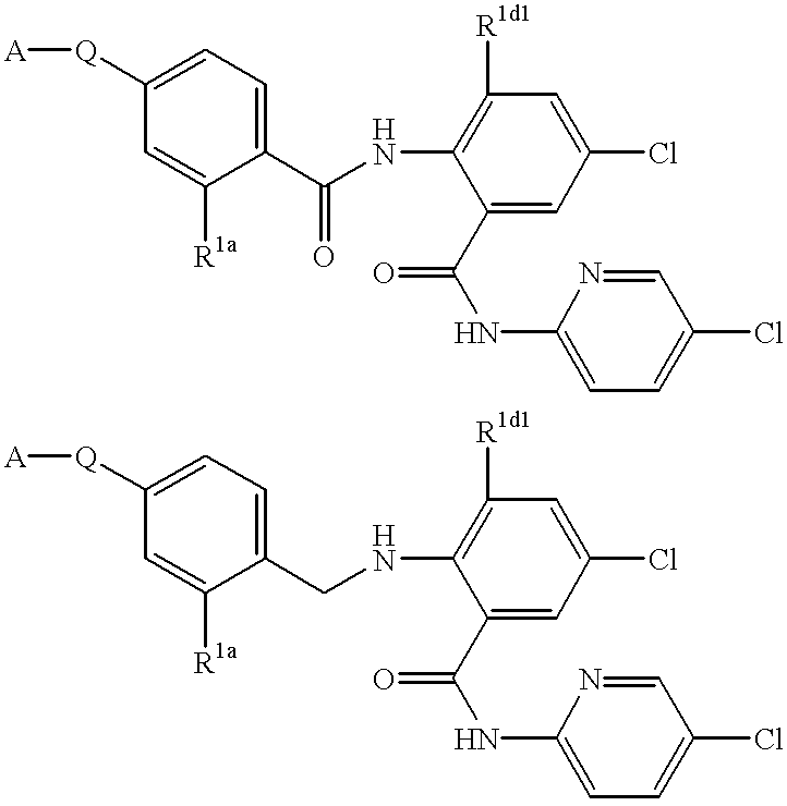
C1([Q][A])=CC=C(C(NC2=C([R1d1])C=C(Cl)C=C2C(NC2=CC=C(Cl)C=N2)=O)=O)C([R1a])=C1.C1([Q][A])=CC=C(CNC2=C([R1d1])C=C(Cl)C=C2C(NC2=CC=C(Cl)C=N2)=O)C([R1a])=C1
